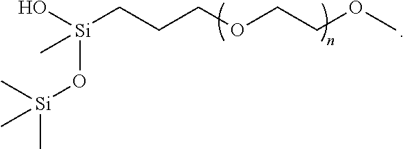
O[Si](CCCOCCOC)(C)O[Si](C)(C)C
